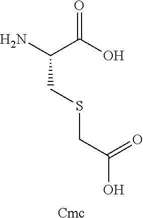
S(CC(C(O)=O)N)CC(O)=O.[Cmc]
